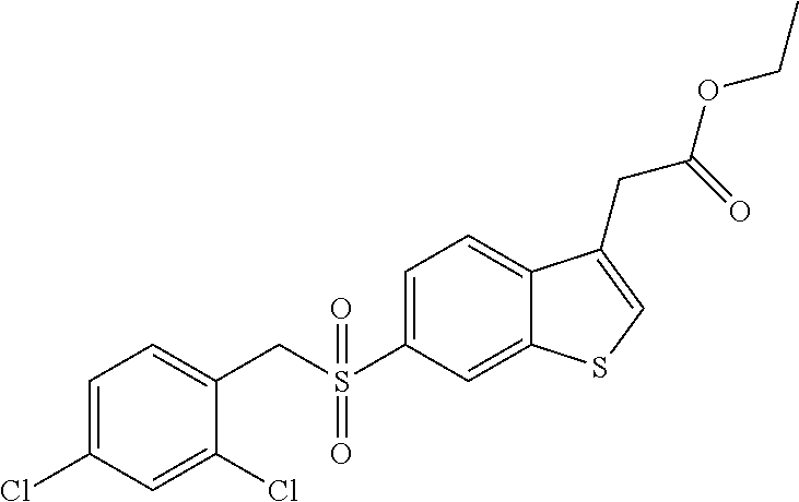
C(S(C1=CC=C2C(=C1)SC=C2CC(=O)OCC)(=O)=O)C1=CC=C(Cl)C=C1Cl
